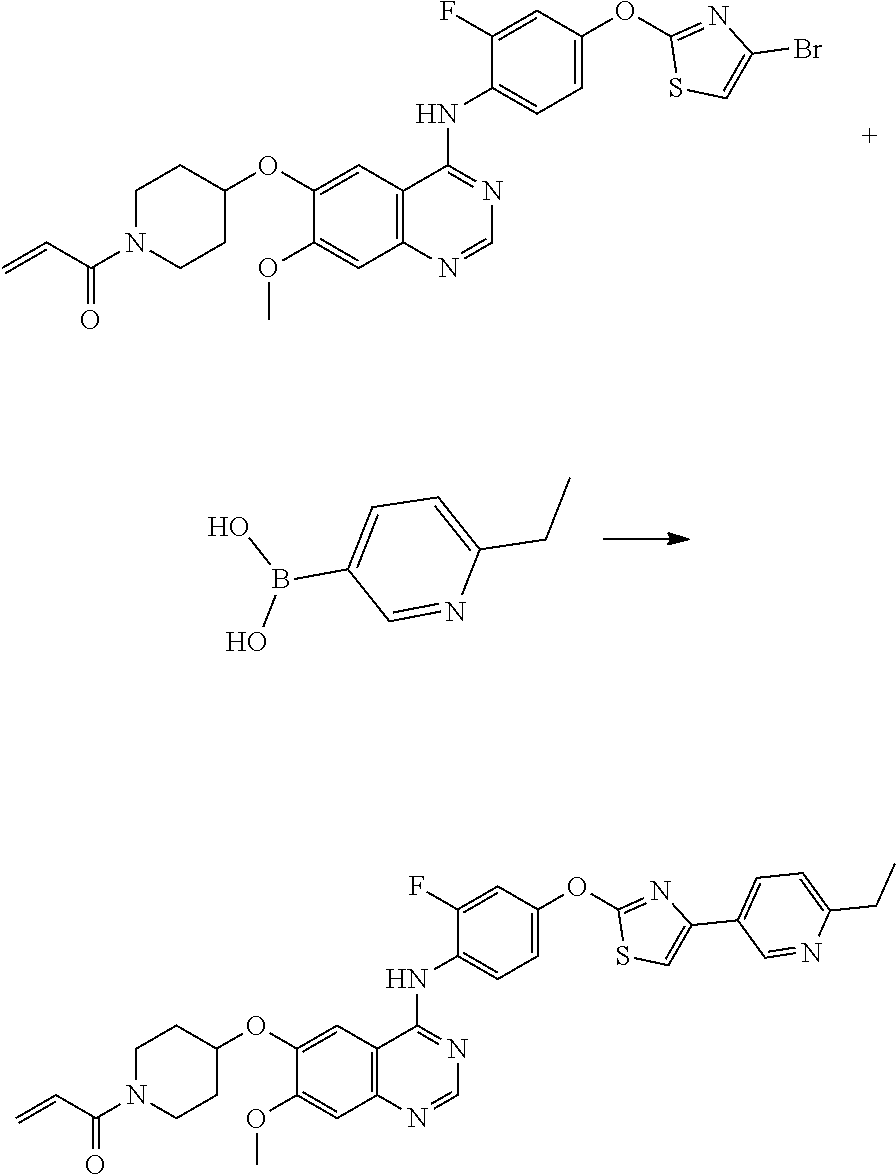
C1(OC2=CC=C(NC3=NC=NC4=C3C=C(OC3CCN(C(C=C)=O)CC3)C(OC)=C4)C(F)=C2)=NC(Br)=CS1.C1=C(B(O)O)C=NC(CC)=C1.C1(OC2=CC=C(NC3=NC=NC4=C3C=C(OC3CCN(C(C=C)=O)CC3)C(OC)=C4)C(F)=C2)=NC(C2=CC=C(CC)N=C2)=CS1
